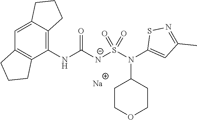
[Na].C1(NC([N-]S(N(C2=CC(C)=NS2)C2CCOCC2)(=O)=O)=O)=C2C(=CC3=C1CCC3)CCC2
